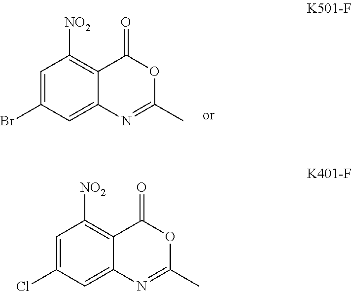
C1=C(Br)C=C2C(=C1[NO2])C(=O)OC(C)=N2.C1=C(Cl)C=C2C(=C1[NO2])C(=O)OC(C)=N2
